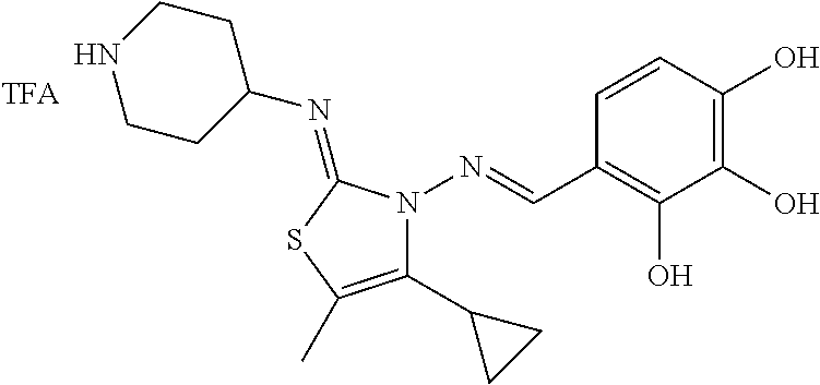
C1=CC(O)=C(O)C(O)=C1C=NN1C(C2CC2)=C(C)SC1=NC1CCNCC1
